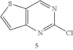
C12=C(N=C(Cl)N=C1)C=CS2
